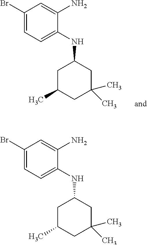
C1(Br)=CC=C(NC2CC(C)CC(C)(C)C2)C(N)=C1.C1(Br)=CC=C(NC2CC(C)CC(C)(C)C2)C(N)=C1
